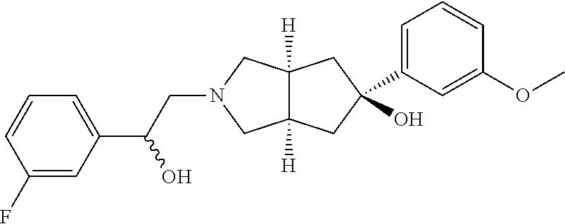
C12([H])C([H])(CC(O)(C3=CC=CC(OC)=C3)C1)CN(CC(C1=CC=CC(F)=C1)O)C2
